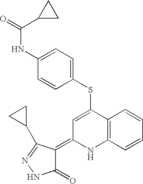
S(C1=CC(=C2C(=O)NN=C2C2CC2)NC2=C1C=CC=C2)C1=CC=C(NC(=O)C2CC2)C=C1
